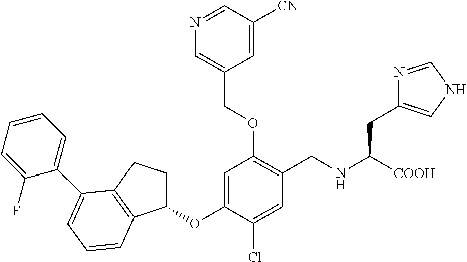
C1(OC2=CC(OCC3=CN=CC([CN])=C3)=C(CNC([COOH])CC3=CNC=N3)C=C2Cl)CCC2=C1C=CC=C2C1=CC=CC=C1F
